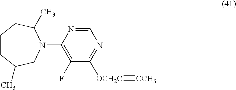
C1(N2CC(C)CCCC2C)=C(F)C([OCH2C]#[CCH3])=NC=N1
